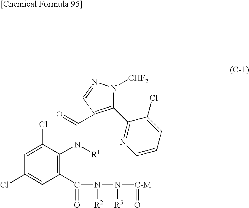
C1(C2=NC=CC=C2Cl)=C(C(=O)N([R1])C2=C(C(=O)N([R2])N([R3])[C-M]=O)C=C(Cl)C=C2Cl)C=NN1[CHF2]
